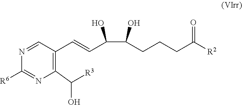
C1(C([R3])O)=C(C=CC(C(O)CCCC([R2])=O)O)C=NC([R6])=N1
